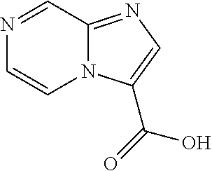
N1=CC2=NC=C(C(=O)O)N2C=C1
